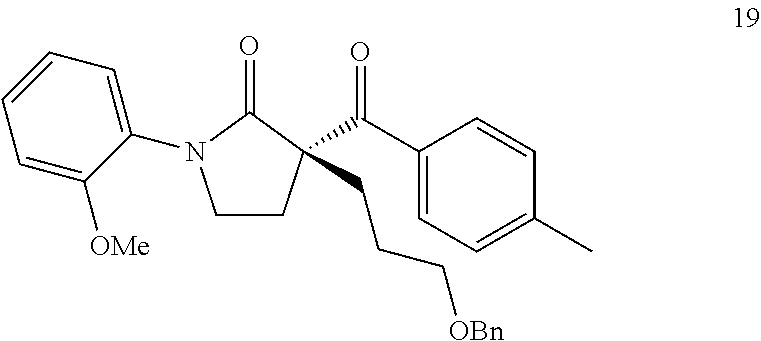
C1CC(C(C2=CC=C(C)C=C2)=O)(CCC[OBn])C(=O)N1C1=CC=CC=C1[OMe]
